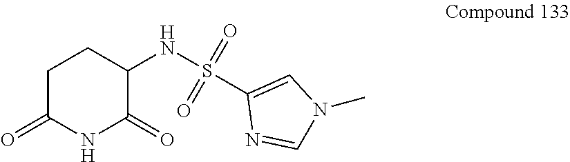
C1C(=O)NC(=O)C(NS(C2=CN(C)C=N2)(=O)=O)C1
